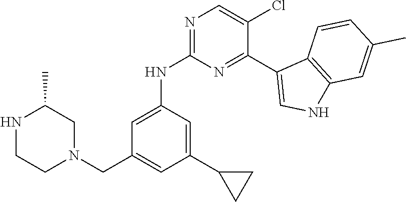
N1CCN(CC2=CC(C3CC3)=CC(NC3=NC=C(Cl)C(C4=CNC5=C4C=CC(C)=C5)=N3)=C2)CC1C
